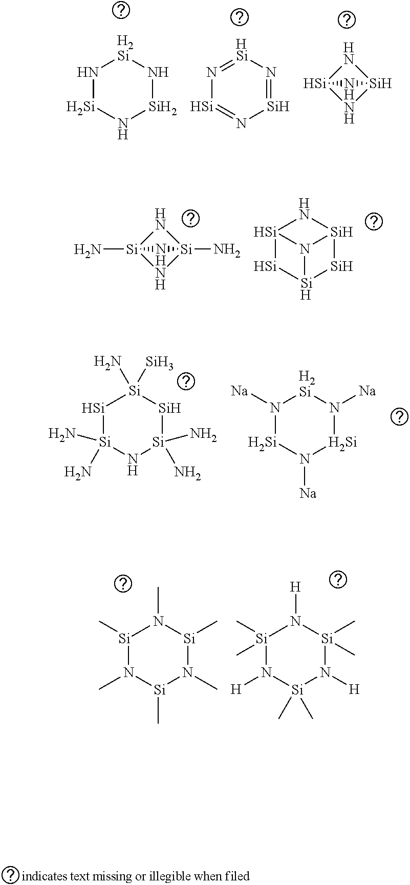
N1[Si]N[Si]N[H2Si]1.N1=[HSi]N=[Si]N=[Si]1.[Si]12N[Si](N1)N2.[Si]12(N)N[Si](N)(N1)N2.[Si]12[Si][Si]3[Si][Si](N1)N23.[Si]1[Si](N)(N)N[Si](N)(N)[Si][Si]1([Si])N.N1([Na])[Si]N([Na])[Si]N([Na])[H2Si]1.[Si]1(C)N(C)[Si](C)N(C)[Si](C)N1C.[Si]1(C)(C)N([H])[Si](C)(C)N([H])[Si](C)(C)N1[H]
